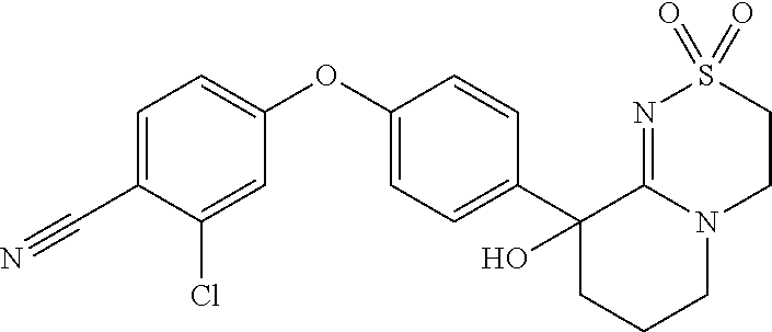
C1(OC2=CC=C(C#N)C(Cl)=C2)=CC=C(C2(O)CCCN3C2=NS(=O)(=O)CC3)C=C1
